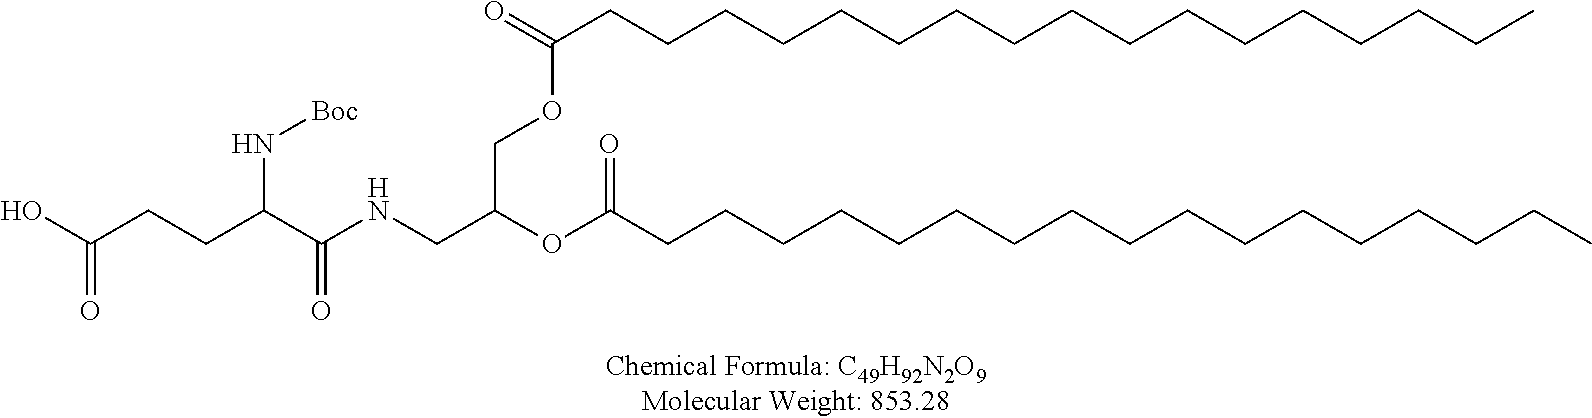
C(CCC(C(NCC(OC(CCCCCCCCCCCCCCCCC)=O)COC(CCCCCCCCCCCCCCCCC)=O)=O)N[Boc])(O)=O
